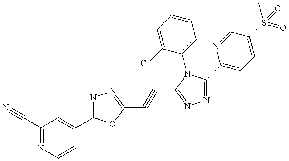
C1(C#N)=NC=CC(C2=NN=C(C#CC3=NN=C(C4=CC=C(S(=O)(C)=O)C=N4)N3C3=CC=CC=C3Cl)O2)=C1
